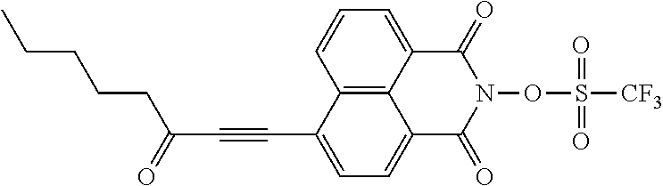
C12=C3C(=CC=C1)C(=O)N(OS([CF3])(=O)=O)C(=O)C3=CC=C2C#CC(CCCCC)=O
